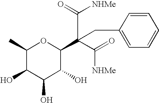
C1=CC(CC(C2C(O)C(O)C(O)C(C)O2)(C([NHMe])=O)C(=O)[NHMe])=CC=C1
